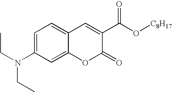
CCN(C1=CC=C2C(=C1)OC(=O)C(C(O[C8H17])=O)=C2)CC
